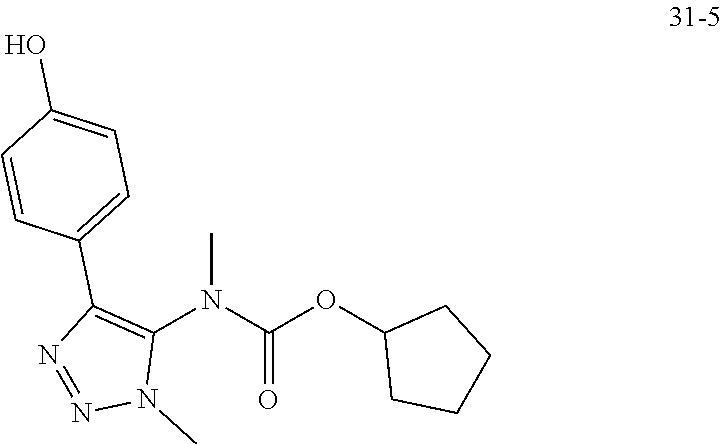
CN(C(OC1CCCC1)=O)C1=C(C2=CC=C(O)C=C2)N=NN1C
